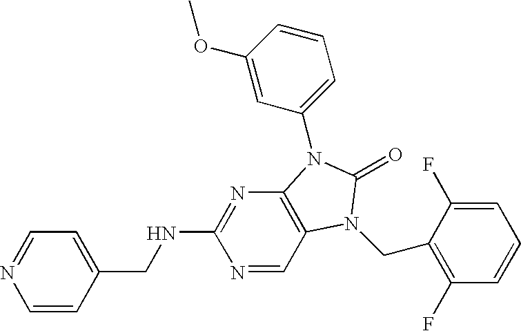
C1=CC(CNC2=NC3=C(C=N2)N(CC2=C(F)C=CC=C2F)C(=O)N3C2=CC=CC(OC)=C2)=CC=N1
